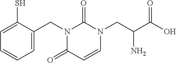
C1=C(CN2C(=O)C=CN(CC(C(O)=O)N)C2=O)C(S)=CC=C1
